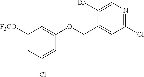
C1(COC2=CC([F3CO])=CC(Cl)=C2)=CC(Cl)=NC=C1Br
